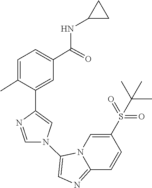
N12C(=NC=C1N1C=C(C3=CC(C(NC4CC4)=O)=CC=C3C)N=C1)C=CC(S(=O)(=O)C(C)(C)C)=C2
